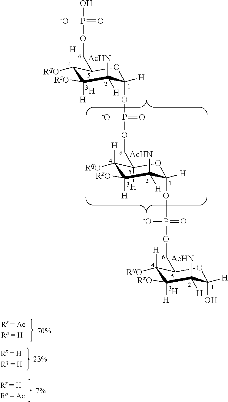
C1([H])(COP(O)(=O)[-O])C([RqO])([H])C([RzO])([H])C([AcHN])([H])C([H])(OP(OCC2([H])C([RqO])([H])C([RzO])([H])C([AcHN])([H])C([H])(OP(OCC3([H])C([RqO])([H])C([RzO])([H])C([AcHN])([H])C([H])(O)O3)(=O)[-O])O2)(=O)[-O])O1
